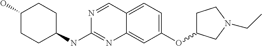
C1CC(NC2=NC3=CC(OC4CCN(CC)C4)=CC=C3C=N2)CCC1O
